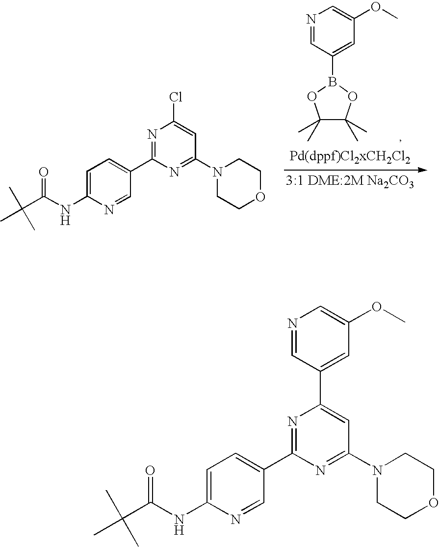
N1=CC(B2OC(C)(C)C(C)(C)O2)=CC(OC)=C1.C1=C(NC(=O)C(C)(C)C)N=CC(C2=NC(Cl)=CC(N3CCOCC3)=N2)=C1.C1=C(NC(=O)C(C)(C)C)N=CC(C2=NC(C3=CC(OC)=CN=C3)=CC(N3CCOCC3)=N2)=C1
